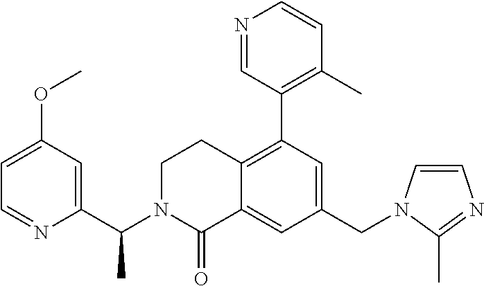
C1(CN2C=CN=C2C)=CC(C2=C(C)C=CN=C2)=C2C(=C1)C(=O)N(C(C1=CC(OC)=CC=N1)C)CC2
